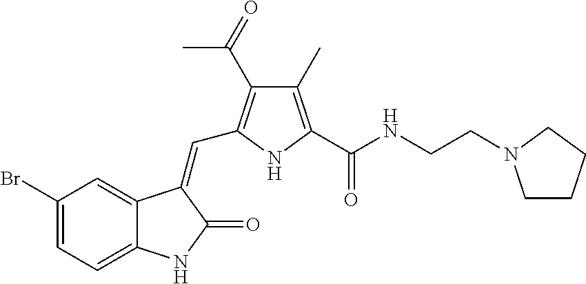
C1(Br)=CC=C2C(=C1)C(=CC1=C(C(=O)C)C(C)=C(C(NCCN3CCCC3)=O)N1)C(=O)N2
